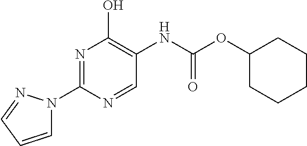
N1=C(N2C=CC=N2)N=CC(NC(=O)OC2CCCCC2)=C1O
